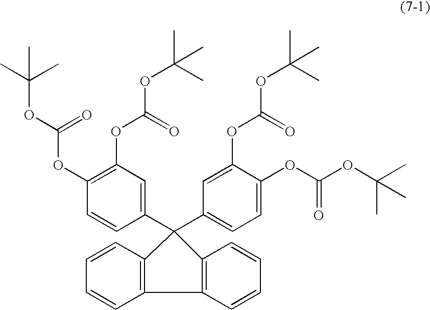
C1=CC2=C(C=C1)C1=C(C2(C2=CC=C(OC(=O)OC(C)(C)C)C(OC(=O)OC(C)(C)C)=C2)C2=CC(OC(OC(C)(C)C)=O)=C(OC(=O)OC(C)(C)C)C=C2)C=CC=C1
